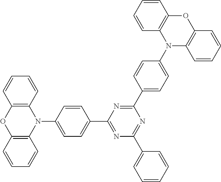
C1=CC2=C(C=C1)N(C1=CC=C(C3=NC(C4=CC=CC=C4)=NC(C4=CC=C(N5C6=C(OC7=C5C=CC=C7)C=CC=C6)C=C4)=N3)C=C1)C1=C(O2)C=CC=C1
